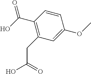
C1=CC(OC)=CC(CC(O)=O)=C1C(O)=O
